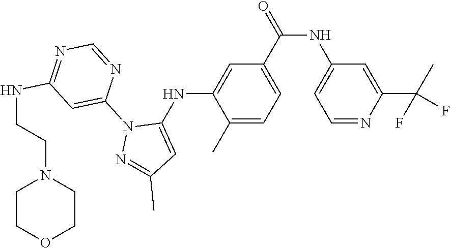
C1(C)=CC=C(C(NC2=CC=NC(C(C)(F)F)=C2)=O)C=C1NC1=CC(C)=NN1C1=CC(NCCN2CCOCC2)=NC=N1
